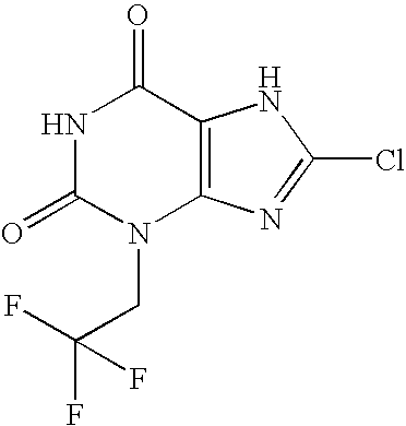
N1C(=O)N(CC(F)(F)F)C2=C(C1=O)NC(Cl)=N2
